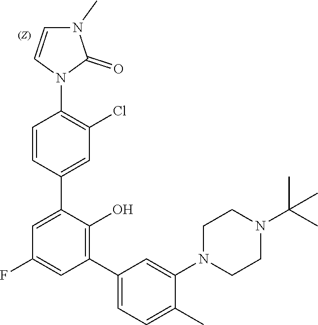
C1=CC(C2=CC(F)=CC(C3=CC=C(C)C(N4CCN(C(C)(C)C)CC4)=C3)=C2O)=CC(Cl)=C1N1C(=O)N(C)C=C1
